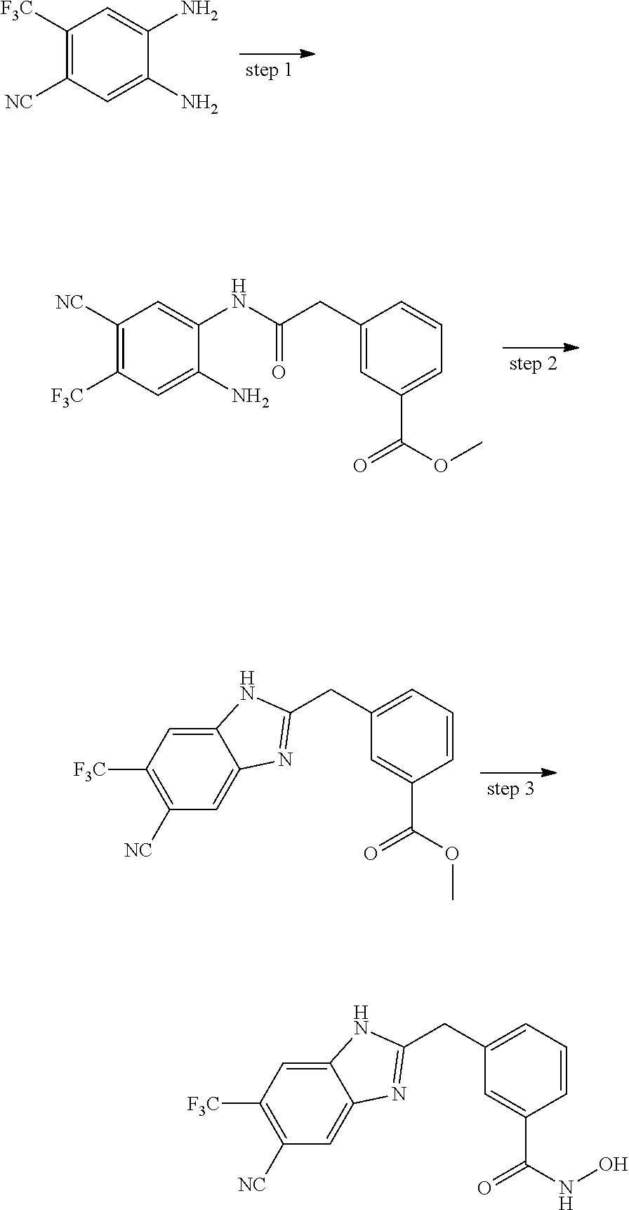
C1([F3C])=C([NC])C=C(N)C(N)=C1.C1([NC])=C([F3C])C=C(N)C(NC(CC2=CC(C(=O)OC)=CC=C2)=O)=C1.C1([NC])=C([F3C])C=C2C(=C1)N=C(CC1=CC=CC(C(OC)=O)=C1)N2.C1([NC])=C([F3C])C=C2C(=C1)N=C(CC1=CC=CC(C(NO)=O)=C1)N2
